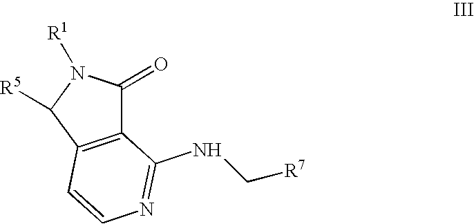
C12=C(C([R5])N([R1])C1=O)C=CN=C2NC[R7]
